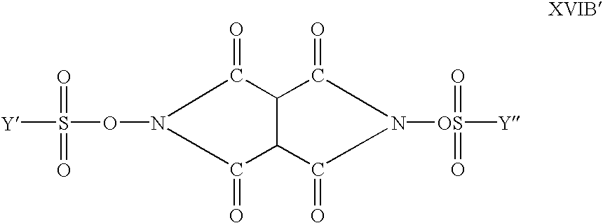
C12C(C(=O)N(OS(=O)(=O)[Y])C1=O)C(=O)N([OS]([Y])(=O)=O)C2=O
